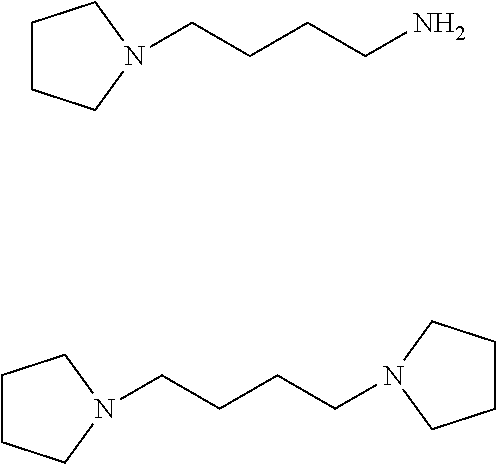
C1CCN(CCCCN)C1.C1CCN(CCCCN2CCCC2)C1
